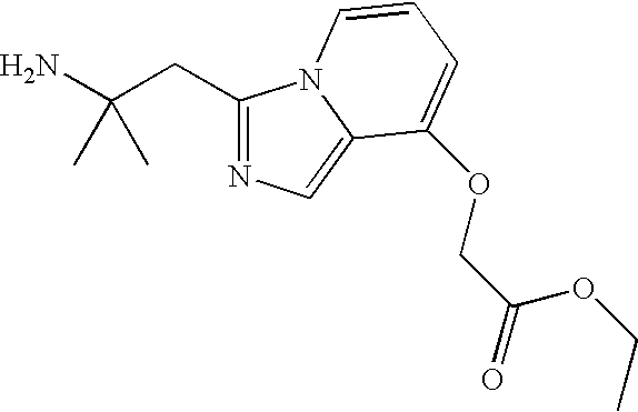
C1(CC(N)(C)C)=NC=C2N1C=CC=C2OCC(=O)OCC
